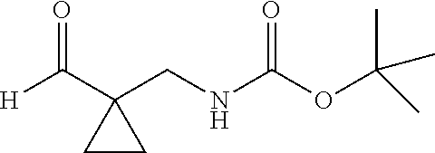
[H]C(C1(CNC(OC(C)(C)C)=O)CC1)=O
